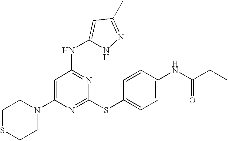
N1(C2=CC(NC3=CC(C)=NN3)=NC(SC3=CC=C(NC(=O)CC)C=C3)=N2)CCSCC1
